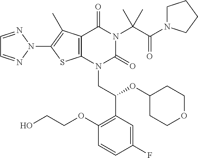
C12=C(N(CC(C3=C(OCCO)C=CC(F)=C3)OC3CCOCC3)C(=O)N(C(C(=O)N3CCCC3)(C)C)C1=O)SC(N1N=CC=N1)=C2C
